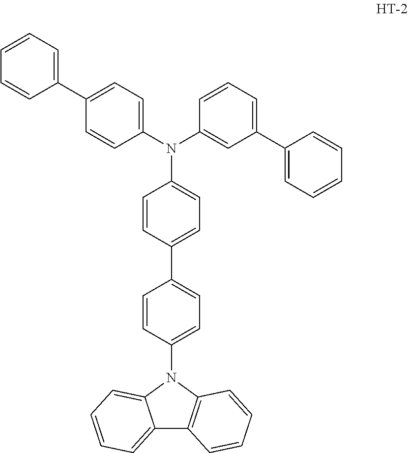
C12=CC=CC=C1N(C1=CC=C(C3=CC=C(N(C4=CC(C5=CC=CC=C5)=CC=C4)C4=CC=C(C5=CC=CC=C5)C=C4)C=C3)C=C1)C1=C2C=CC=C1
